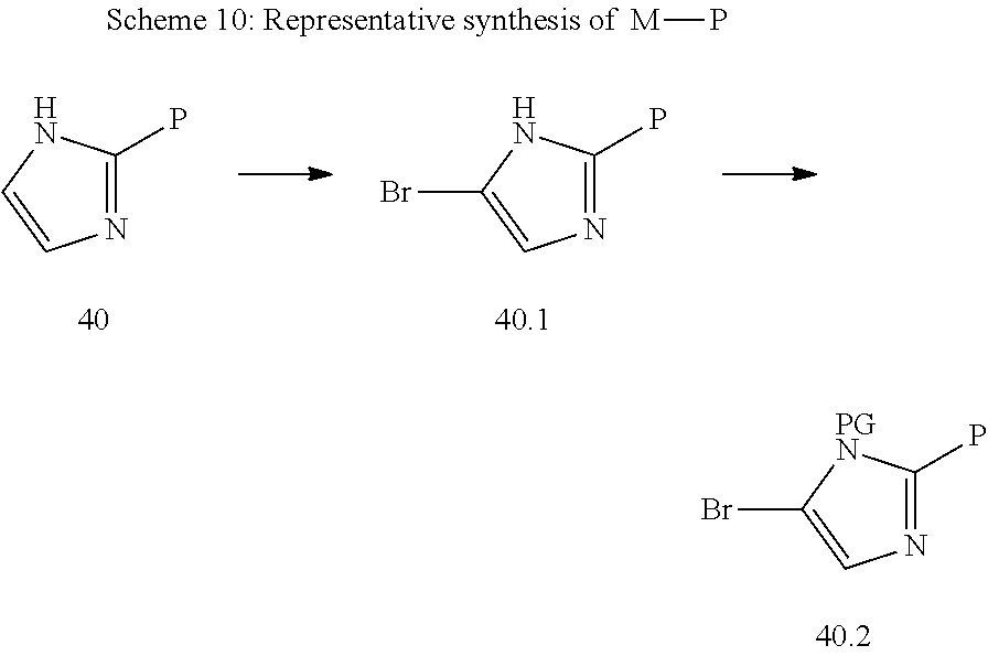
N1=C(P)NC=C1.N1=C(P)NC(Br)=C1.[M]P.N1=C(P)[PGN]C(Br)=C1
